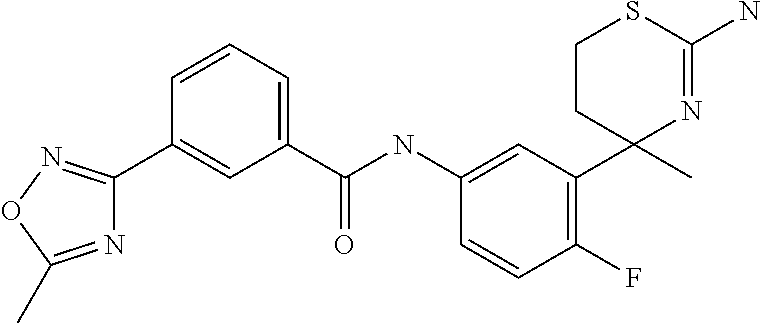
C(NC1=CC(C2(C)N=C(N)SCC2)=C(F)C=C1)(=O)C1=CC=CC(C2=NOC(C)=N2)=C1
